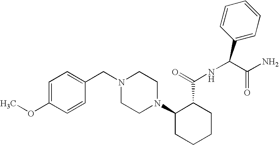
C1=CC(CN2CCN(C3CCCCC3C(=O)NC(C(N)=O)C3=CC=CC=C3)CC2)=CC=C1OC
